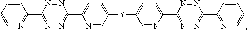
C1=CC=CN=C1C1=NN=C(C2=CC=C([Y]C3=CC=C(C4=NN=C(C5=NC=CC=C5)N=N4)N=C3)C=N2)N=N1
